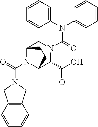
N1(C(N2C3C(C(O)=O)N(C(=O)N(C4=CC=CC=C4)C4=CC=CC=C4)CC2CC3)=O)CC2=C(C1)C=CC=C2
